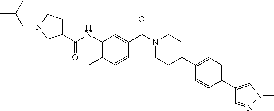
C(N1CC(C(NC2=C(C)C=CC(C(=O)N3CCC(C4=CC=C(C5=CN(C)N=C5)C=C4)CC3)=C2)=O)CC1)C(C)C
